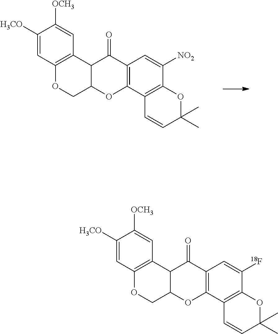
O1CC2C(C3=C1C=C([H3CO])C([OCH3])=C3)C(=O)C1=C(O2)C2=C(C([NO2])=C1)OC(C)(C)C=C2.O1CC2C(C3=C1C=C([H3CO])C([OCH3])=C3)C(=O)C1=C(O2)C2=C(C([18F])=C1)OC(C)(C)C=C2
